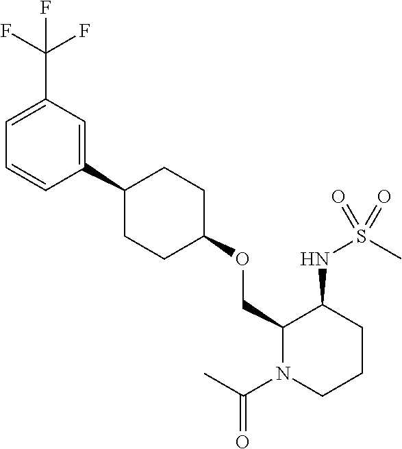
C1(COC2CCC(C3=CC(C(F)(F)F)=CC=C3)CC2)N(C(C)=O)CCCC1NS(C)(=O)=O
